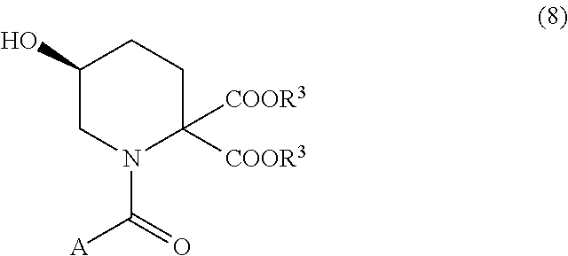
C1([COOR3])([COOR3])CCC(O)CN1C(=O)[A]
